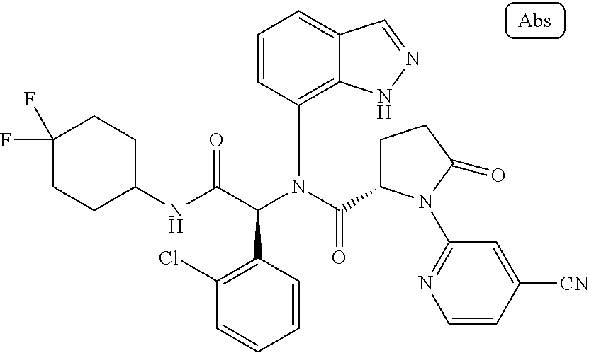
C1(NC(C(N(C(=O)C2CCC(=O)N2C2=NC=CC([CN])=C2)C2=C3C(=CC=C2)C=NN3)C2=C(Cl)C=CC=C2)=O)CCC(F)(F)CC1
